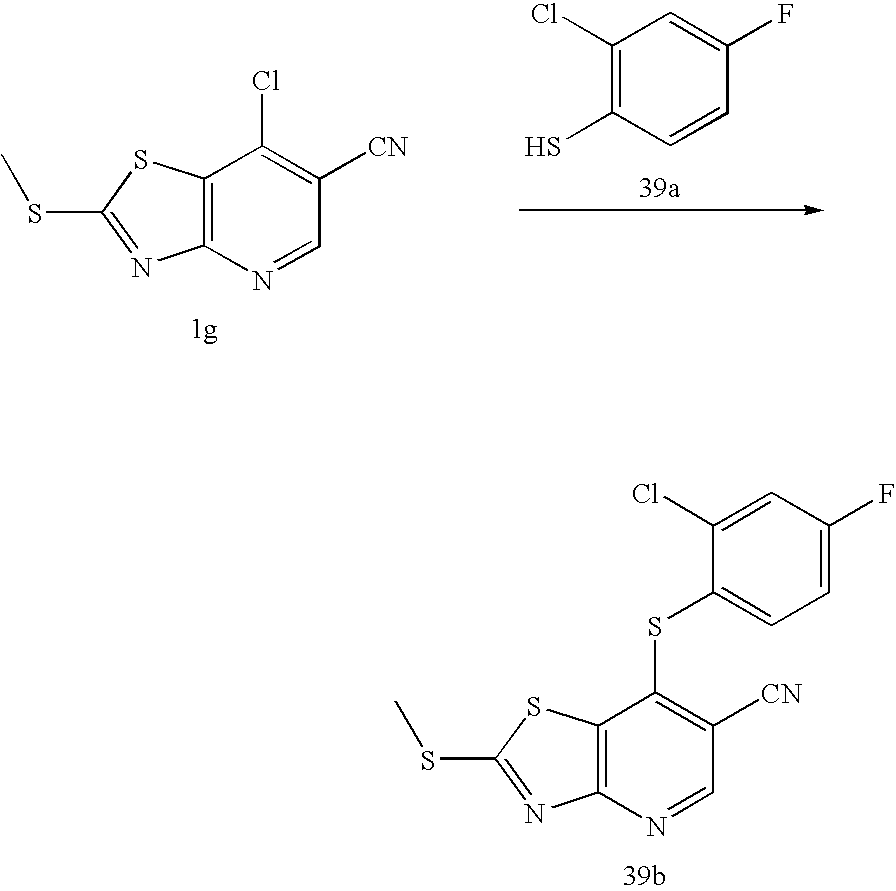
C12=C(N=CC([CN])=C1Cl)N=C(SC)S2.C1(Cl)=C(S)C=CC(F)=C1.C12=C(N=CC([CN])=C1SC1=CC=C(F)C=C1Cl)N=C(SC)S2
